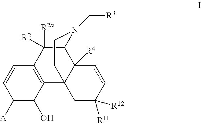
C1([A])=C(O)C2=C(C=C1)C([R2a])([R2])C1C3([R4])C2(CC([R11])([R12])cc3)CCN1C[R3]
